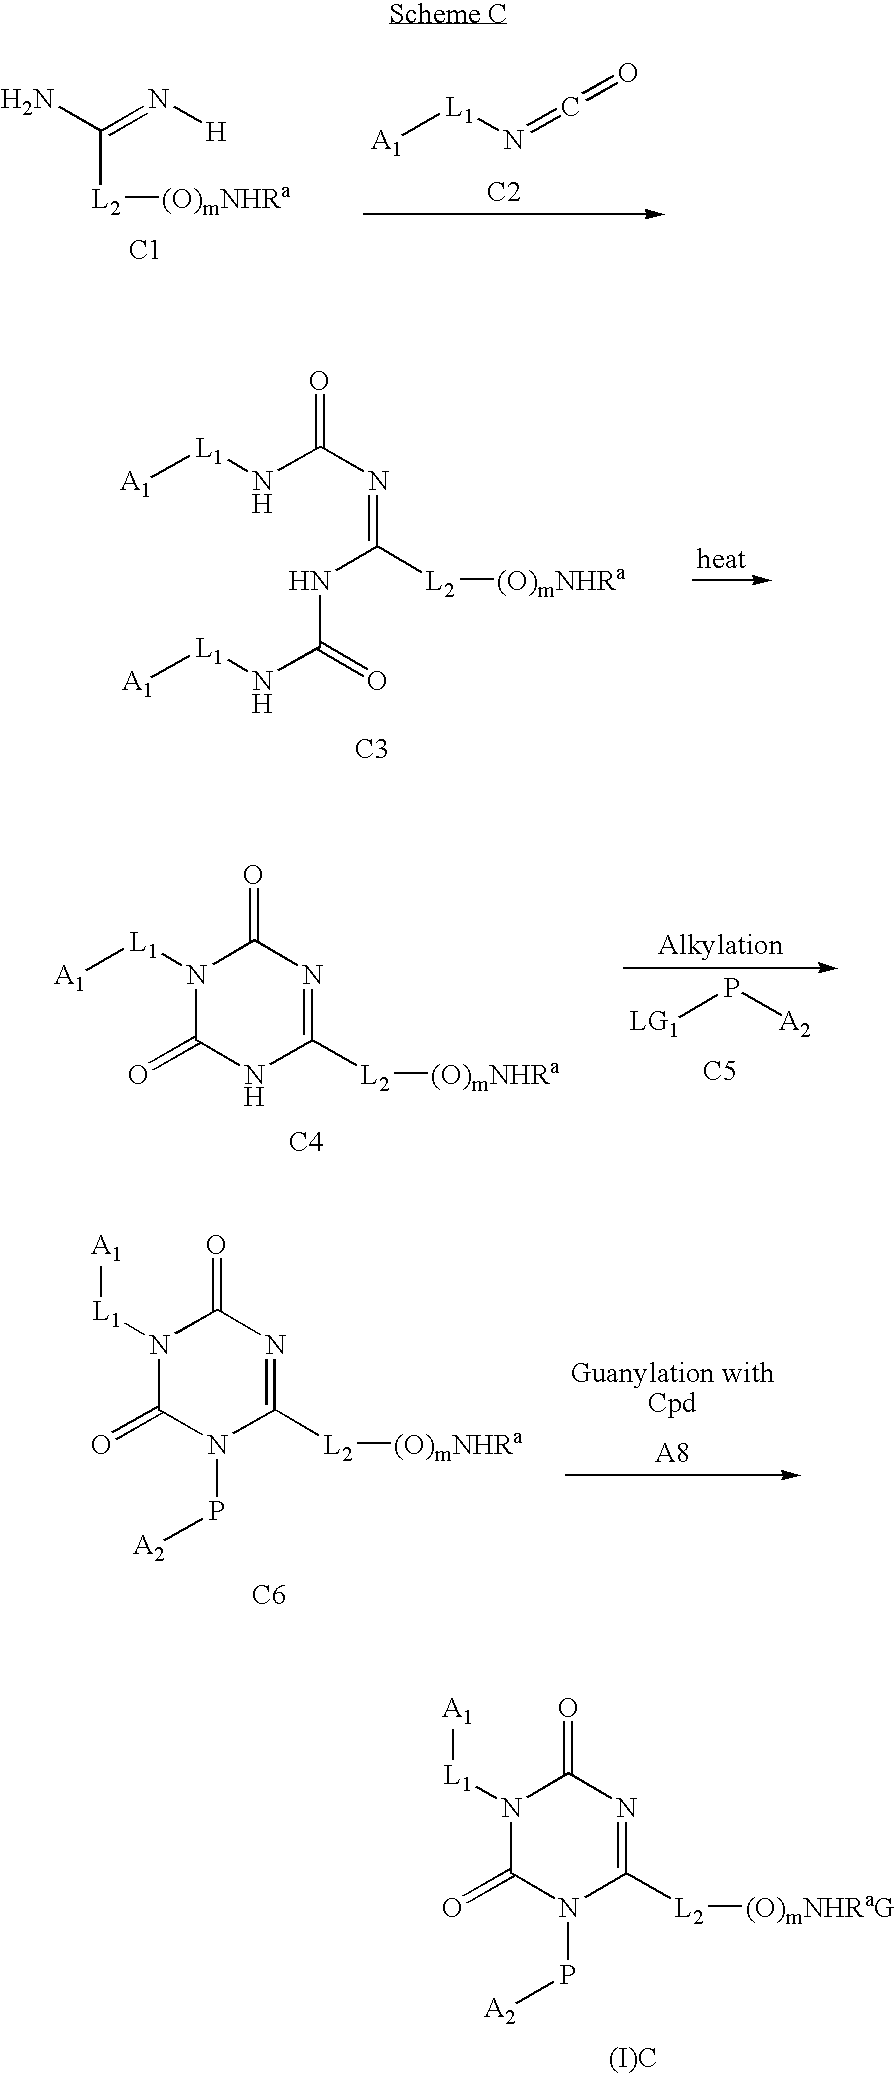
[L1](N=C=O)[A1].[C2].[L2]([(O)mNHRa])C(N)=N[H].[C1].[L1](NC(N=C(NC(=O)N[L1][A1])[L2][(O)mNHRa])=O)[A1].[C3].[LG1]P[A2].[C5].[L1](N1C(=O)N=C([L2][(O)mNHRa])[N H]C1=O)[A1].[C4].[L1](N1C(=O)N=C([L2][(O)mNHRaG])N(P[A2])C1=O)[A1].[(I)C].[L1](N1C(=O)N=C([L2][(O)mNHRa])N(P[A2])C1=O)[A1].[C6]
